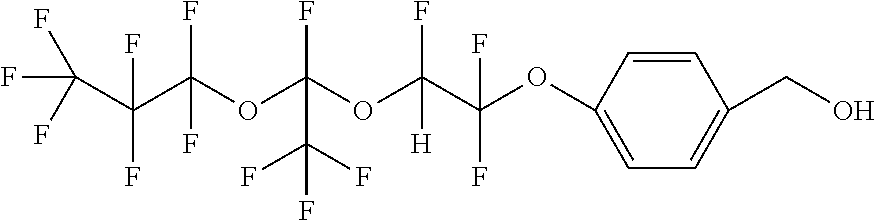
O(C(OC(C(OC1=CC=C(CO)C=C1)(F)F)(F)[H])(F)C(F)(F)F)C(C(C(F)(F)F)(F)F)(F)F
